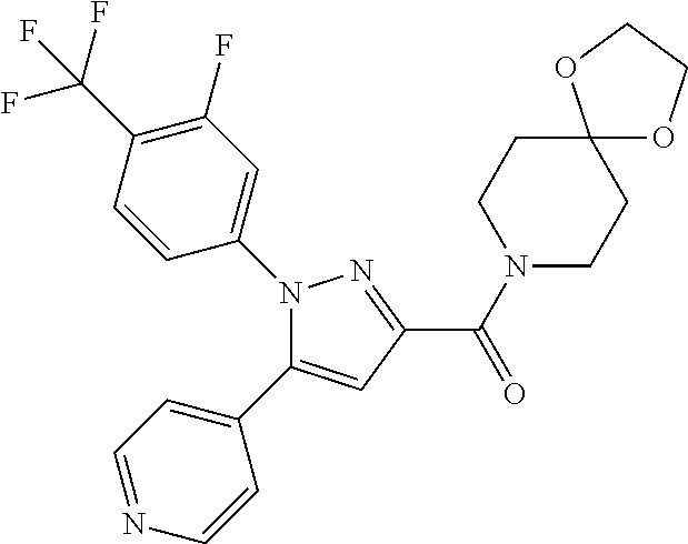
N1(C2=CC(F)=C(C(F)(F)F)C=C2)C(C2=CC=NC=C2)=CC(C(=O)N2CCC3(CC2)OCCO3)=N1
